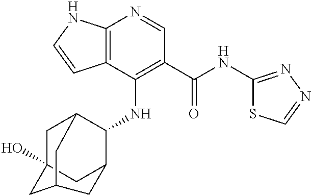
C12=C(C(NC3C4CC5(O)CC3CC(C5)C4)=C(C(NC3=NN=CS3)=O)C=N1)C=CN2
